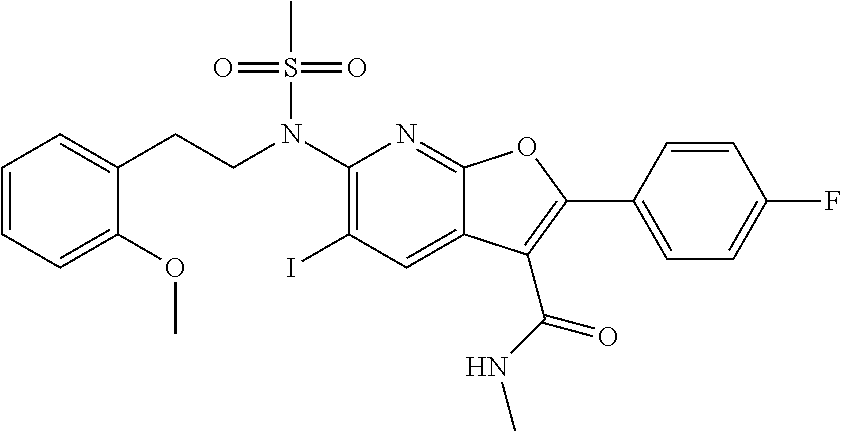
C1(N(CCC2=CC=CC=C2OC)S(C)(=O)=O)=C(I)C=C2C(=N1)OC(C1=CC=C(F)C=C1)=C2C(NC)=O
